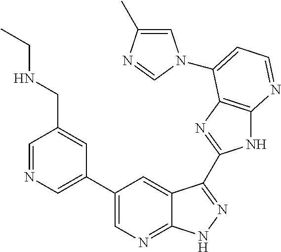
C1=NC=C(C2=CN=C3C(=C2)C(C2=NC4=C(N2)N=CC=C4N2C=C(C)N=C2)=NN3)C=C1CNCC
